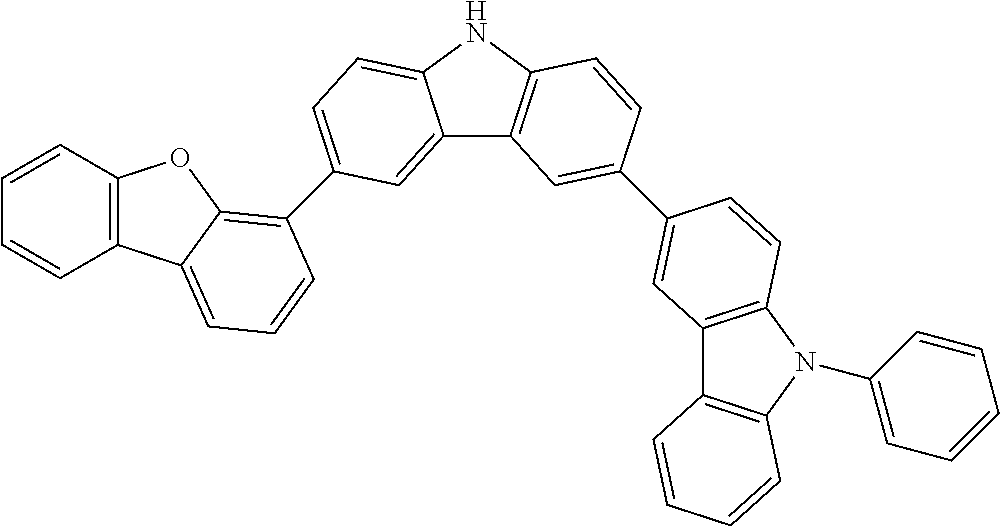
C12=CC(C3=C4C(=CC=C3)C3=C(O4)C=CC=C3)=CC=C1NC1=C2C=C(C2=CC3=C(N(C4=CC=CC=C4)C4=C3C=CC=C4)C=C2)C=C1
